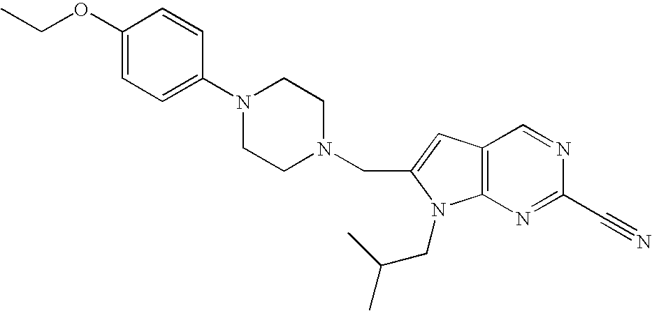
CCOC1=CC=C(N2CCN(CC3=CC4=C(N3CC(C)C)N=C(C#N)N=C4)CC2)C=C1
